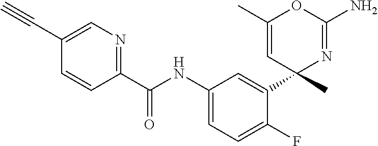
C1=C(C#C)C=CC(C(NC2=CC=C(F)C(C3(C)N=C(N)OC(C)=C3)=C2)=O)=N1
